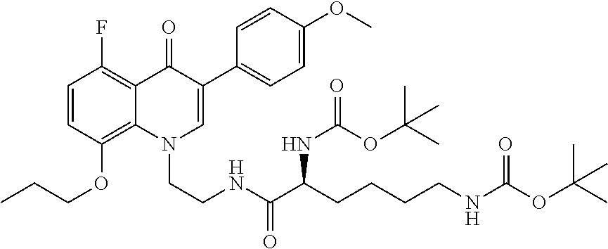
C1=C(OC)C=CC(C2=CN(CCNC(C(CCCCNC(OC(C)(C)C)=O)NC(OC(C)(C)C)=O)=O)C3=C(OCCC)C=CC(F)=C3C2=O)=C1
